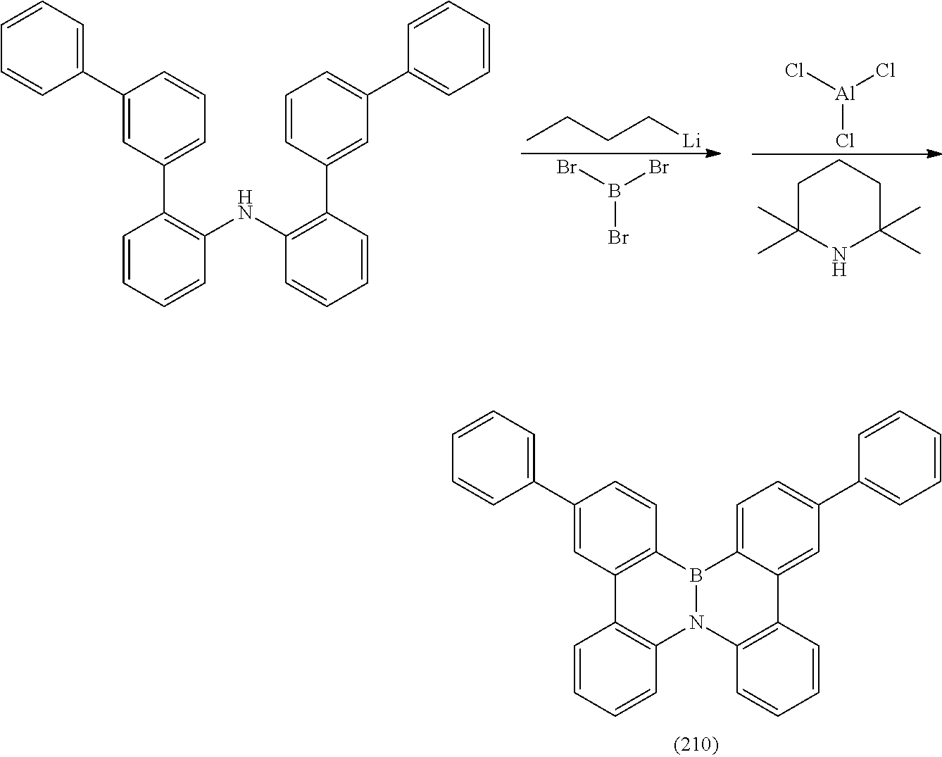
CCCC[Li].B(Br)(Br)Br.C1C(C)(C)NC(C)(C)CC1.[Al](Cl)(Cl)Cl.C1=C(C2=C(NC3=C(C4=CC(C5=CC=CC=C5)=CC=C4)C=CC=C3)C=CC=C2)C=C(C2=CC=CC=C2)C=C1.C12=C(C=C(C3=CC=CC=C3)C=C1)C1=C(C=CC=C1)N1C3=C(C4=CC(C5=CC=CC=C5)=CC=C4B21)C=CC=C3
